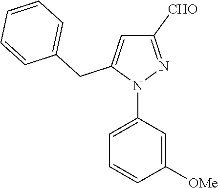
N1(C2=CC=CC([OMe])=C2)N=C([CHO])C=C1CC1=CC=CC=C1
